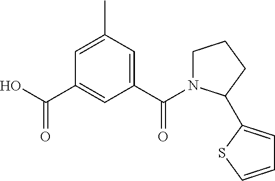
OC(C1=CC(C(=O)N2CCCC2C2=CC=CS2)=CC(C)=C1)=O
